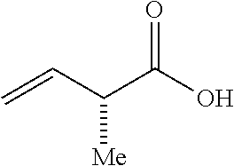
C=CC(C(O)=O)[Me]
